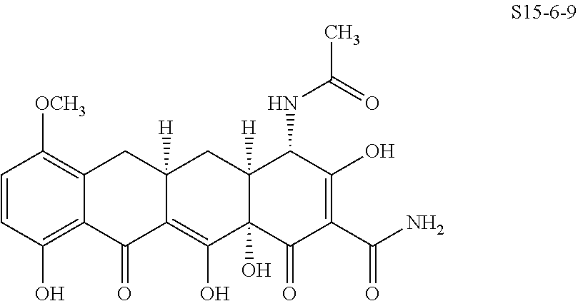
C1=CC(O)=C2C(=C1[OCH3])CC1([H])C(=C(O)C3(O)C([H])(C1)C(NC(C)=O)C(O)=C(C(N)=O)C3=O)C2=O
